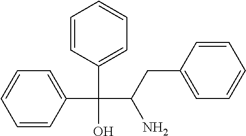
C1=CC(C(O)(C2=CC=CC=C2)C(CC2=CC=CC=C2)N)=CC=C1
